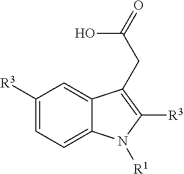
C1([R3])=CC=C2C(=C1)C(CC(=O)O)=C([R3])N2[R1]
